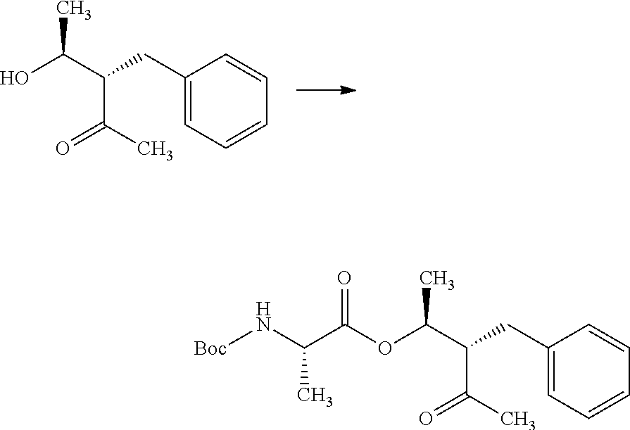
C(C1=CC=CC=C1)C(C(O)C)C(C)=O.C(C1=CC=CC=C1)C(C(OC(C(N[Boc])C)=O)C)C(C)=O
